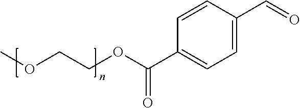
COCCOC(C1=CC=C(C=O)C=C1)=O
